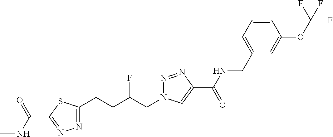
C1(C(NC)=O)=NN=C(CCC(CN2N=NC(C(=O)NCC3=CC=CC(OC(F)(F)F)=C3)=C2)F)S1
